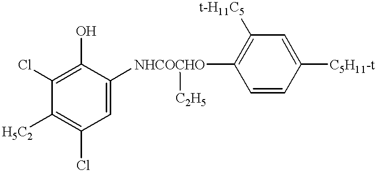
C1=C([NHCOCHO]([C2H5])C2=C([t-H11C5])C=C([C5H11-t])C=C2)C(O)=C(Cl)C([H5C2])=C1Cl
